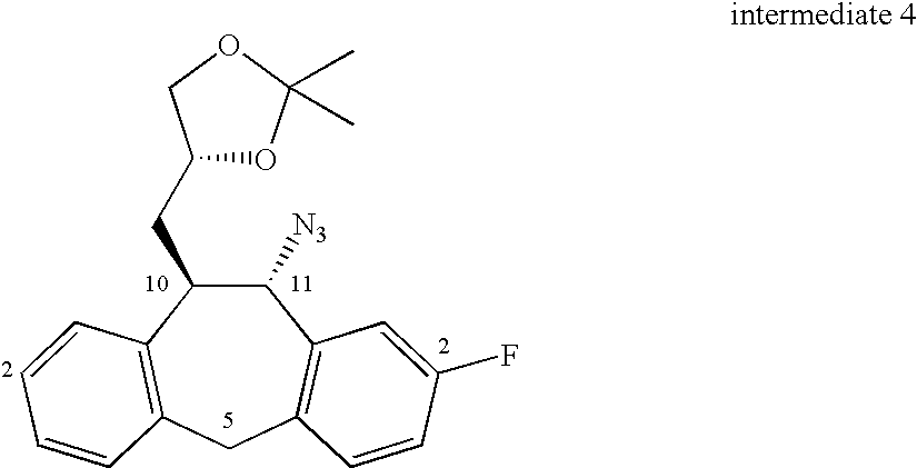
C1([N3])C(CC2OC(C)(C)OC2)C2=C(CC3=C1C=C(F)C=C3)C=CC=C2
